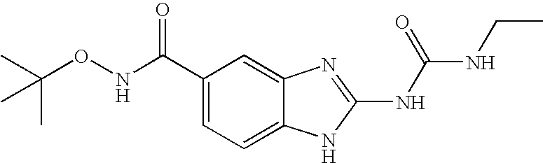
C1(C(NOC(C)(C)C)=O)=CC=C2C(=C1)N=C(NC(NCC)=O)N2
